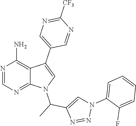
N1=CN=C2C(=C1N)C(C1=CN=C([CF3])N=C1)=CN2C(C)C1=CN(C2=CC=CC=C2F)N=N1
